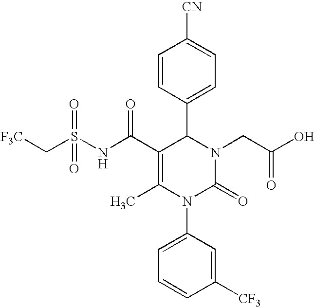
C1=CC(C2C(C(=O)NS(C[F3C])(=O)=O)=C(C)N(C3=CC=CC([CF3])=C3)C(=O)N2CC(O)=O)=CC=C1[CN]
